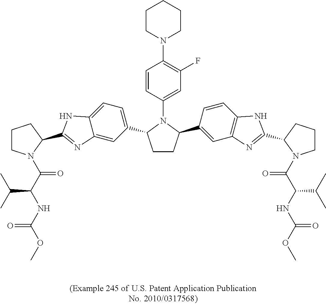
C(C(C)C)(C(=O)N1CCCC1C1=NC2=CC(C3CCC(C4=CC5=C(C=C4)NC(C4CCCN4C(=O)C(C(C)C)NC(=O)OC)=N5)N3C3=CC(F)=C(N4CCCCC4)C=C3)=CC=C2N1)NC(OC)=O
